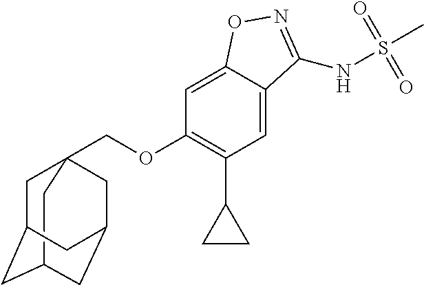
C12CC3(COC4=C(C5CC5)C=C5C(=C4)ON=C5NS(C)(=O)=O)CC(C1)CC(C3)C2
